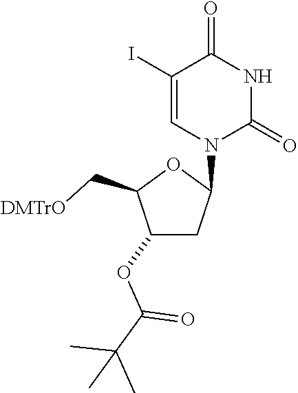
C1(OC(=O)C(C)(C)C)CC(N2C(=O)NC(=O)C(I)=C2)OC1C[DMTrO]
